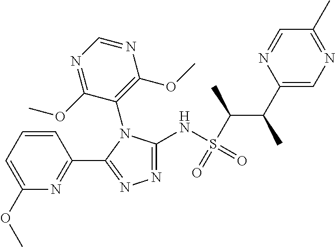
N1=C(NS(=O)(C(C)C(C)C2=CN=C(C)C=N2)=O)N(C2=C(OC)N=CN=C2OC)C(C2=NC(OC)=CC=C2)=N1
